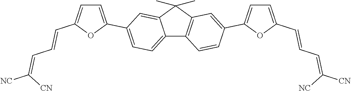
C12=CC=C(C3=CC=C(C=CC=C([NC])[CN])O3)C=C1C(C)(C)C1=C2C=CC(C2=CC=C(C=CC=C([CN])[NC])O2)=C1
